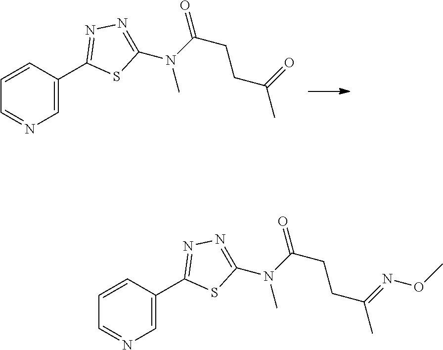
C1=C(C2=NN=C(N(C(CCC(C)=O)=O)C)S2)C=CC=N1.C1=C(C2=NN=C(N(C(CCC(C)=NOC)=O)C)S2)C=CC=N1
